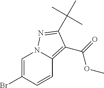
C1=C(Br)C=CC2=C(C(=O)OC)C(C(C)(C)C)=NN12
